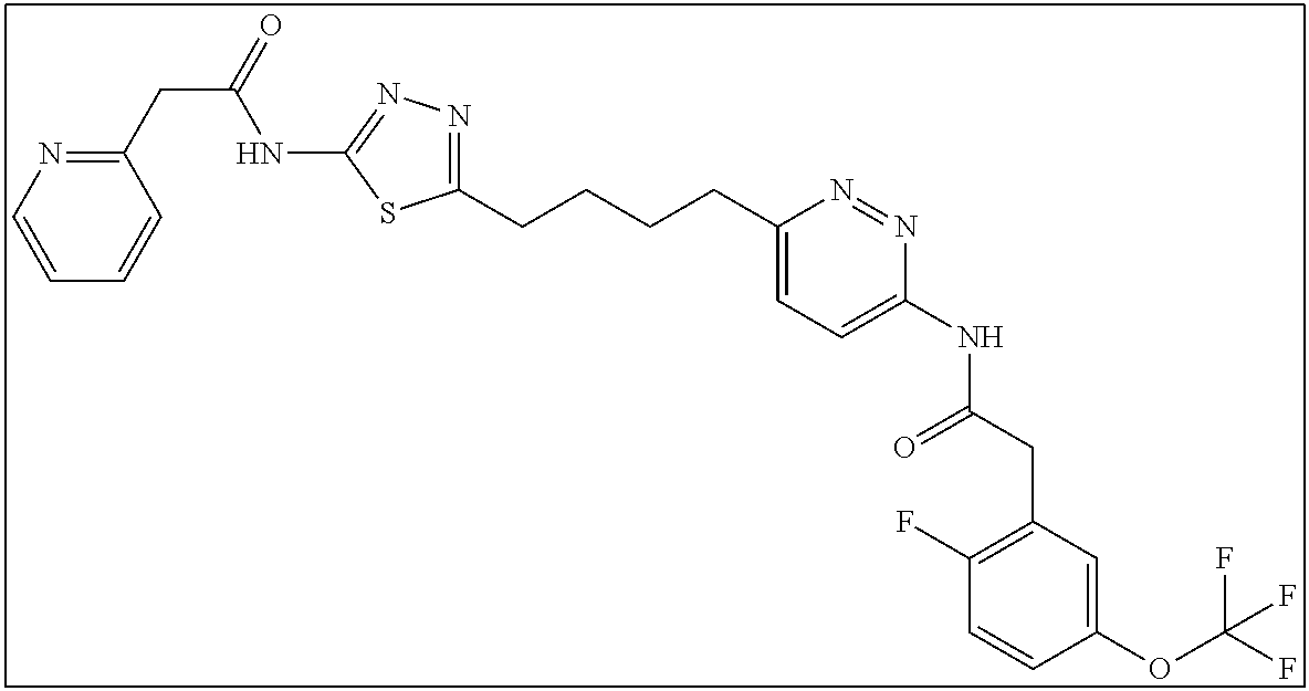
C1(CCCCC2=NN=C(NC(CC3=NC=CC=C3)=O)S2)=CC=C(NC(CC2=C(F)C=CC(OC(F)(F)F)=C2)=O)N=N1
